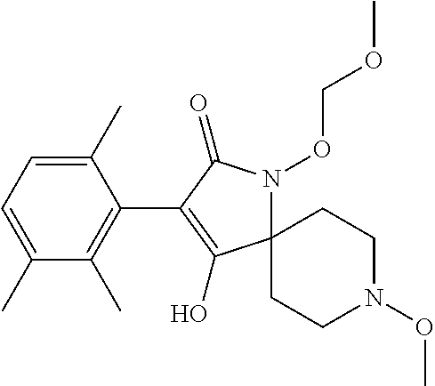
C1(C)=CC=C(C)C(C)=C1C1=C(O)C2(N(OCOC)C1=O)CCN(OC)CC2
